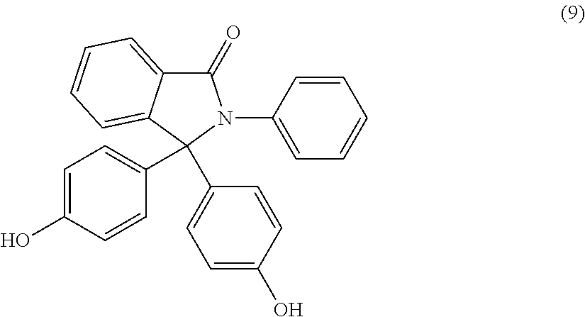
C1=C(O)C=CC(C2(C3=CC=C(O)C=C3)C3=CC=CC=C3C(=O)N2C2=CC=CC=C2)=C1
